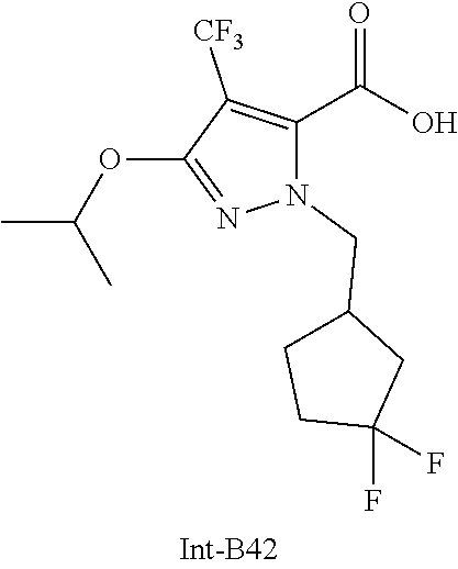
CC(C)OC1=NN(CC2CCC(F)(F)C2)C(C(O)=O)=C1[CF3]
